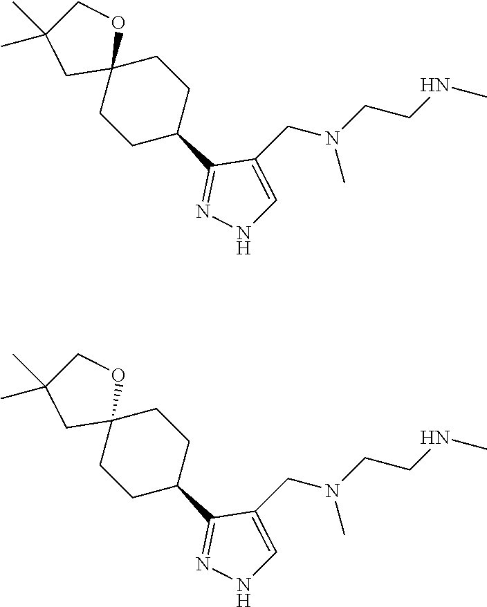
C1C(C2=NNC=C2CN(CCNC)C)CCC2(C1)OCC(C)(C)C2.C1C(C2=NNC=C2CN(CCNC)C)CCC2(C1)OCC(C)(C)C2
